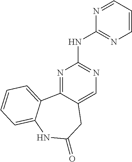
N1=C2C(=CN=C1NC1=NC=CC=N1)CC(=O)NC1=CC=CC=C21
